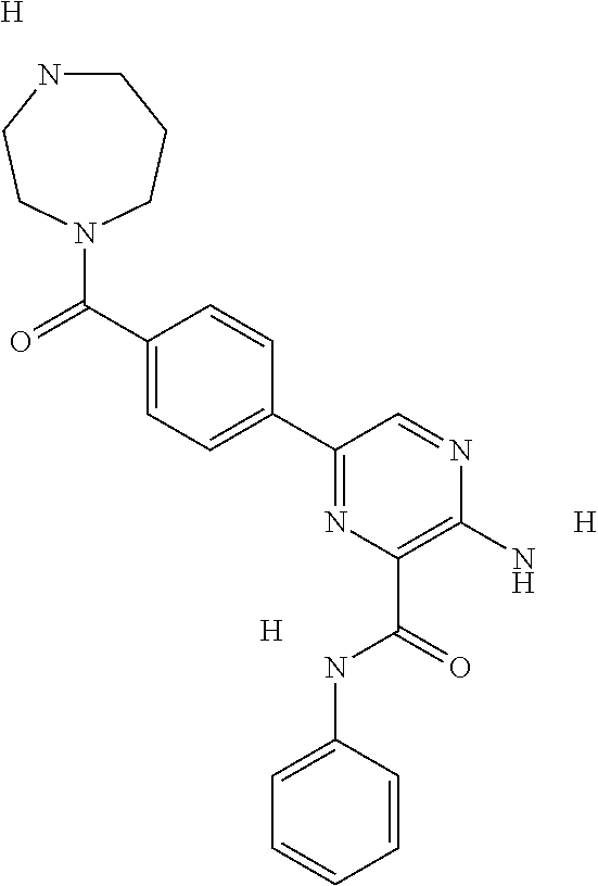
C1NCCN(C(=O)C2=CC=C(C3=NC(C(NC4=CC=CC=C4)=O)=C(N)N=C3)C=C2)CC1.[H].[H].[H]
